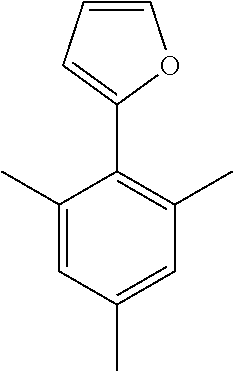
C1=COC(C2=C(C)C=C(C)C=C2C)=C1
